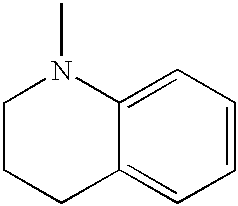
C1CCC2=CC=CC=C2N1C
